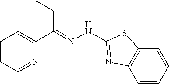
C1(C(=NNC2=NC3=C(C=CC=C3)S2)CC)=CC=CC=N1
